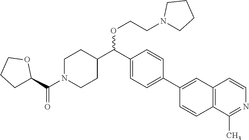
C1N(C(C2CCCO2)=O)CCC(C(C2=CC=C(C3=CC4=C(C=C3)C(C)=NC=C4)C=C2)OCCN2CCCC2)C1
